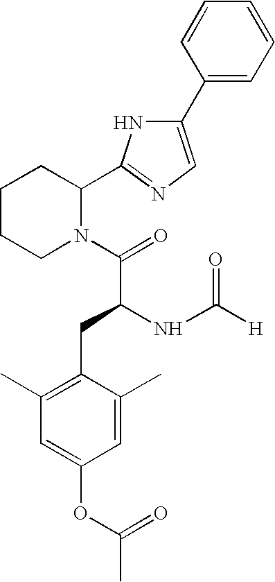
C1(C2=CN=C(C3CCCCN3C(=O)C(NC([H])=O)CC3=C(C)C=C(OC(=O)C)C=C3C)N2)=CC=CC=C1
